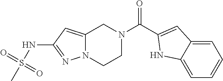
N1C2=CC=CC=C2C=C1C(N1CC2=CC(NS(C)(=O)=O)=NN2CC1)=O
